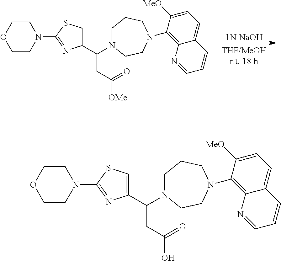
C1COCCN1C1=NC(C(CC(=O)[OMe])N2CCCN(C3=C4C(=CC=C3[MeO])C=CC=N4)CC2)=CS1.[1N NaOH].C1COCCN1C1=NC(C(CC(=O)O)N2CCCN(C3=C4C(=CC=C3[MeO])C=CC=N4)CC2)=CS1
